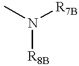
[R8B]N(C)[R7B]
